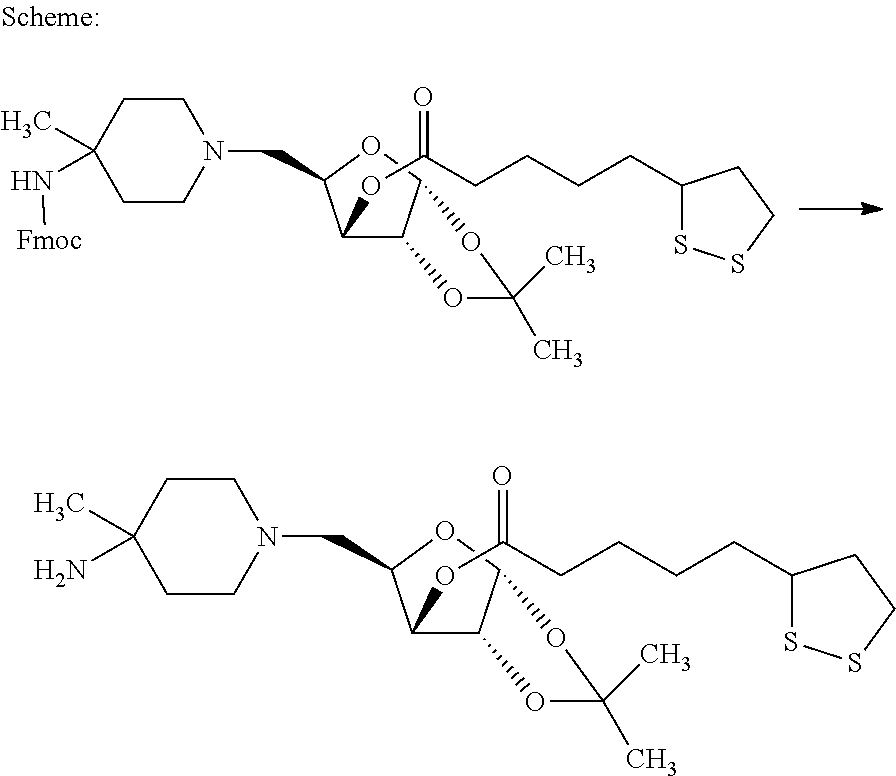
C1CN(CC2C(OC(CCCCC3SSCC3)=O)C3C(O2)OC(C)(C)O3)CCC1(N[Fmoc])C.C1CN(CC2C(OC(CCCCC3SSCC3)=O)C3C(O2)OC(C)(C)O3)CCC1(N)C
